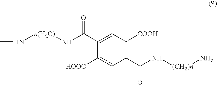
CN[n(H2C)]NC(C1=CC([COOH])=C(C(N[(CH2)n]N)=O)C=C1[HOOC])=O
